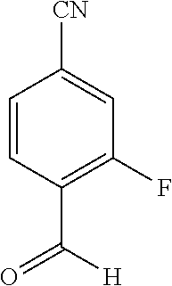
C1=CC(C([H])=O)=C(F)C=C1[CN]
